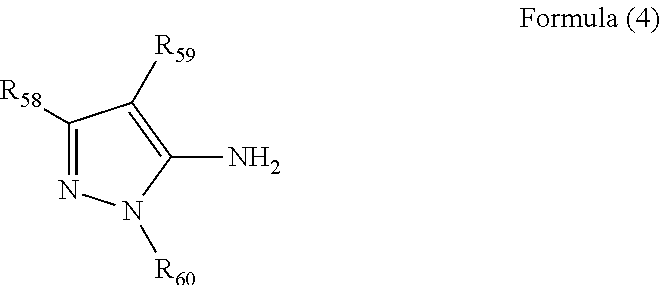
C1([R58])=NN([R60])C(N)=C1[R59]
